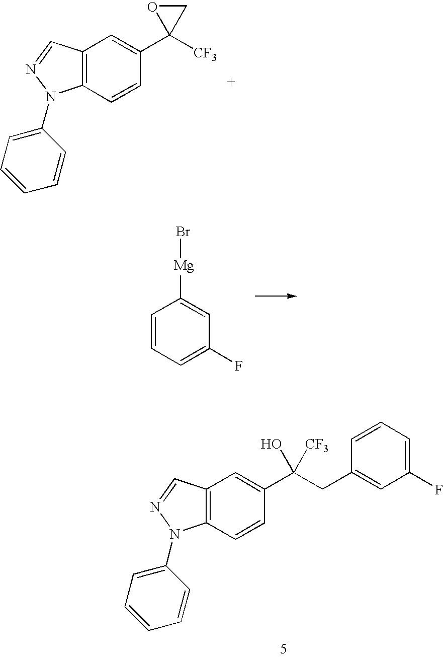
C1=CC=C(F)C=C1[Mg]Br.C12=C(C=CC(C(CC3=CC(F)=CC=C3)(O)[CF3])=C1)N(C1=CC=CC=C1)N=C2.C12=C(C=CC(C3([CF3])CO3)=C1)N(C1=CC=CC=C1)N=C2
